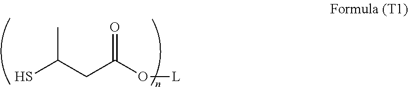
CC(CC(O[L])=O)S
